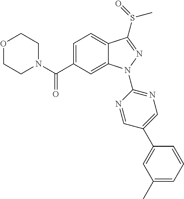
O1CCN(C(C2=CC=C3C(=C2)N(C2=NC=C(C4=CC(C)=CC=C4)C=N2)N=C3S(=O)C)=O)CC1
